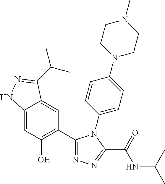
C1=C2C(=CC(C3=NN=C(C(=O)NC(C)C)N3C3=CC=C(N4CCN(C)CC4)C=C3)=C1O)C(C(C)C)=NN2
